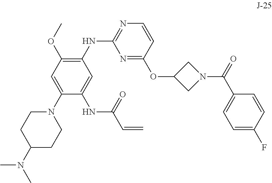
C1=C(N2CCC(N(C)C)CC2)C(NC(C=C)=O)=CC(NC2=NC=CC(OC3CN(C(=O)C4=CC=C(F)C=C4)C3)=N2)=C1OC
